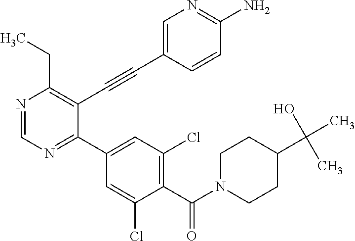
N1=CN=C(C2=CC(Cl)=C(C(=O)N3CCC(C(C)(C)O)CC3)C(Cl)=C2)C(C#CC2=CN=C(N)C=C2)=C1CC
